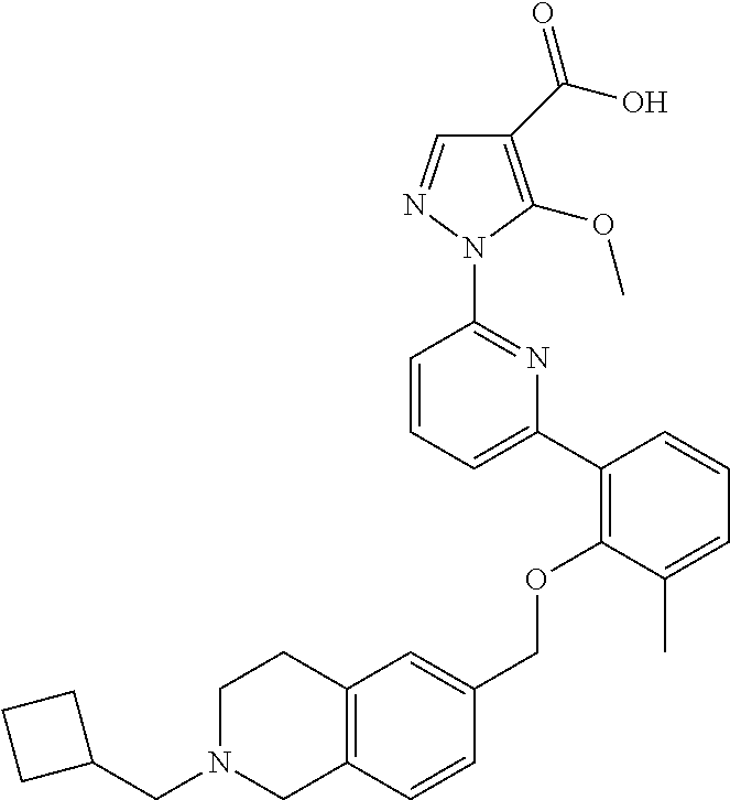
C1(C(O)=O)=C(OC)N(C2=NC(C3=C(OCC4=CC5=C(C=C4)CN(CC4CCC4)CC5)C(C)=CC=C3)=CC=C2)N=C1
